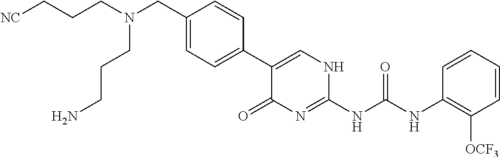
C(C1=CC=C(C2=CNC(NC(NC3=C([OCF3])C=CC=C3)=O)=NC2=O)C=C1)N(CCC[NC])CCCN
